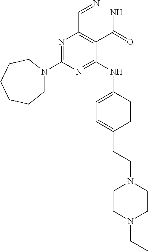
N1=C(N2CCCCCC2)N=C(NC2=CC=C(CCN3CCN(CC)CC3)C=C2)C(C(N)=O)=C1C=N
